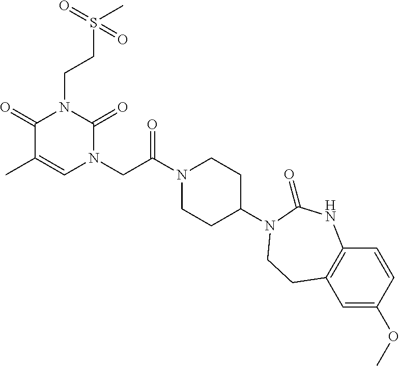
CC1=CN(CC(N2CCC(N3C(=O)NC4=C(C=C(OC)C=C4)CC3)CC2)=O)C(=O)N(CCS(C)(=O)=O)C1=O
